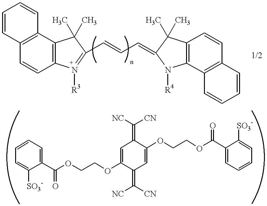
C1(C(OCCOC2=CC(=C([NC])[CN])C(OCCOC(C3=CC=CC=C3[SO3-])=O)=CC2=C([NC])[CN])=O)=CC=CC=C1[SO3-].C12=C(C3=C(C=C1)C=CC=C3)C(C)(C)C(C=CC=C1N([R4])C3=C(C=CC4=C3C=CC=C4)C1(C)C)=N2[R3]
